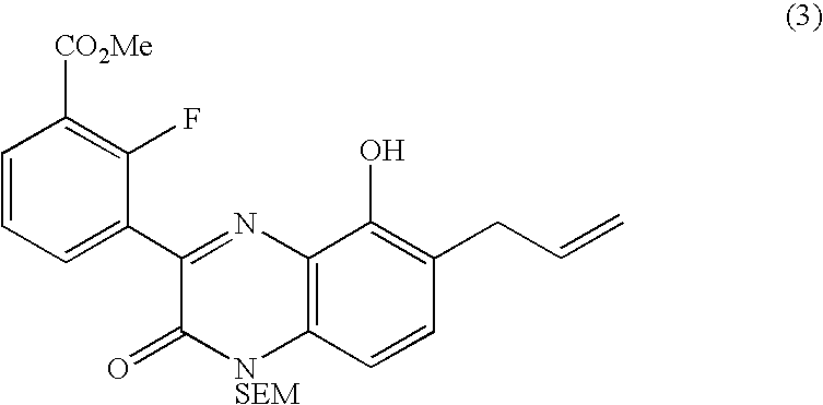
C1=CC=C(C2=NC3=C([NSEM]C2=O)C=CC(CC=C)=C3O)C(F)=C1[CO2Me]
